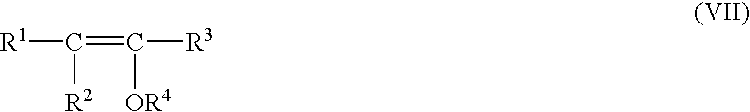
[R1]C(=C([OR4])[R3])[R2]
